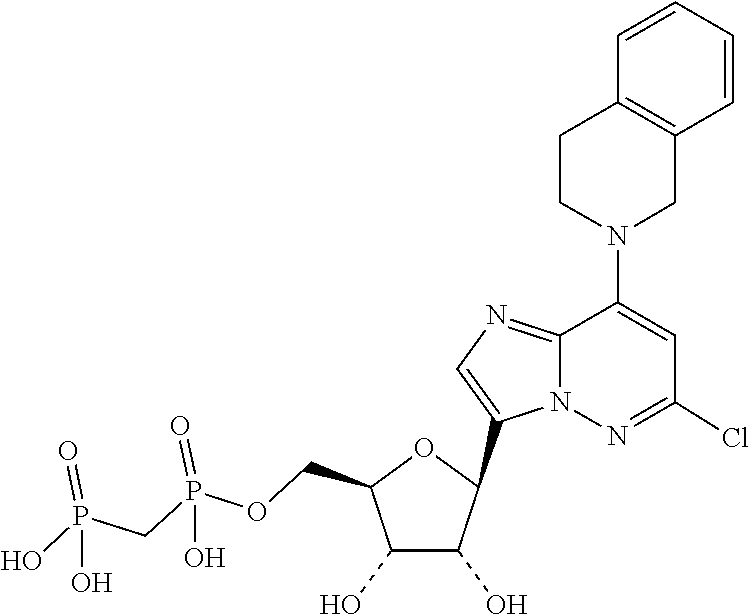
C1(C2C(O)C(O)C(COP(=O)(O)CP(=O)(O)O)O2)=CN=C2C(N3CC4=C(CC3)C=CC=C4)=CC(Cl)=NN12
